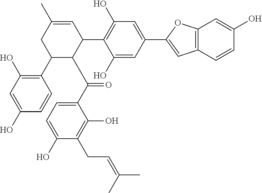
C1=CC2=C(C=C1O)OC(C1=CC(O)=C(C3C=C(C)CC(C4=C(O)C=C(O)C=C4)C3C(=O)C3=CC=C(O)C(CC=C(C)C)=C3O)C(O)=C1)=C2
